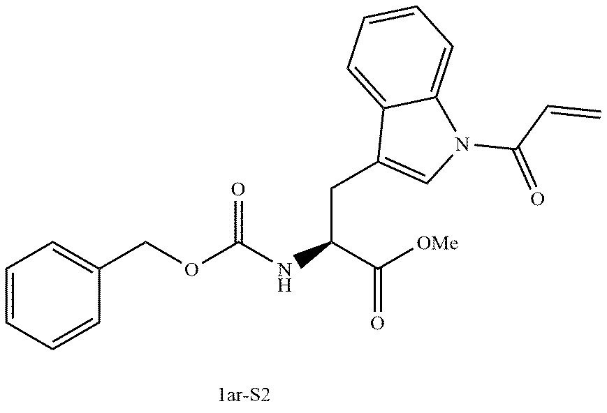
C1=CC=CC(COC(NC(CC2=CN(C(C=C)=O)C3=CC=CC=C23)C(=O)[OMe])=O)=C1
